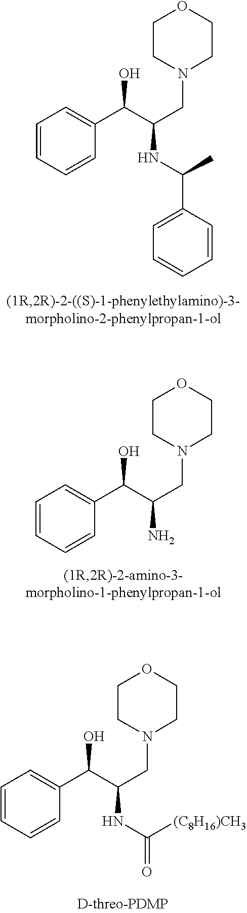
C1=CC=CC(C(C(CN2CCOCC2)NC(C)C2=CC=CC=C2)O)=C1.C1=CC=CC(C(C(CN2CCOCC2)N)O)=C1.C1=CC=CC(C(C(CN2CCOCC2)NC(=O)[(C8H16)CH3])O)=C1
